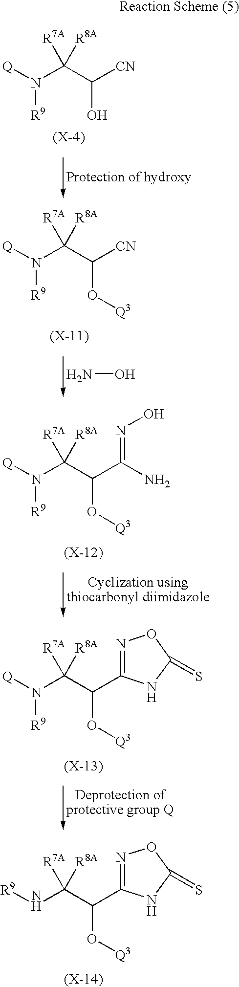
[Q]N(C(C([CN])O)([R8A])[R7A])[R9].NO.[Q]N(C(C([CN])O[Q3])([R8A])[R7A])[R9].[Q]N(C(C(C(=NO)N)O[Q3])([R8A])[R7A])[R9].[Q]N(C(C(O[Q3])C1=NOC(=S)N1)([R8A])[R7A])[R9].[R9]NC(C(O[Q3])C1=NOC(=S)N1)([R8A])[R7A]
